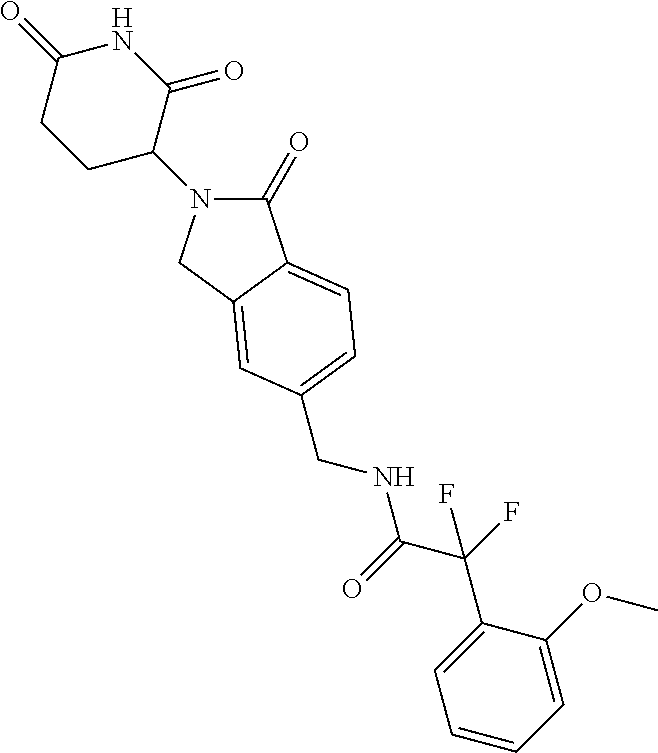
C1(=O)N(C2C(=O)NC(=O)CC2)CC2=CC(CNC(=O)C(C3=CC=CC=C3OC)(F)F)=CC=C12
